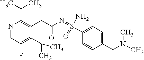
N1=CC(F)=C(C(C)C)C(CC(N=S(C2=CC=C(CN(C)C)C=C2)(N)=O)=O)=C1C(C)C
